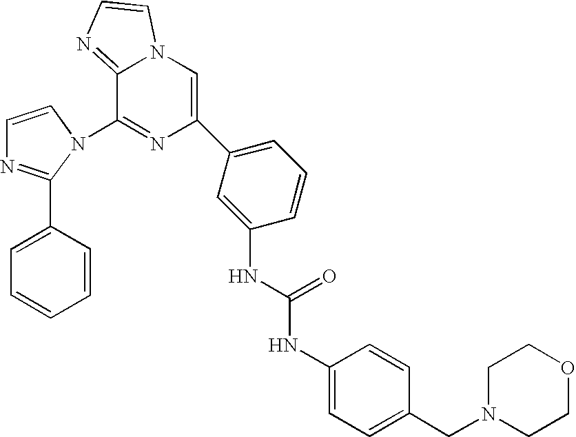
C1=CN(C2=NC(C3=CC=CC(NC(=O)NC4=CC=C(CN5CCOCC5)C=C4)=C3)=CN3C2=NC=C3)C(C2=CC=CC=C2)=N1
